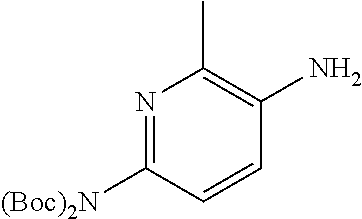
C1(C)=C(N)C=CC([(Boc)2N])=N1
